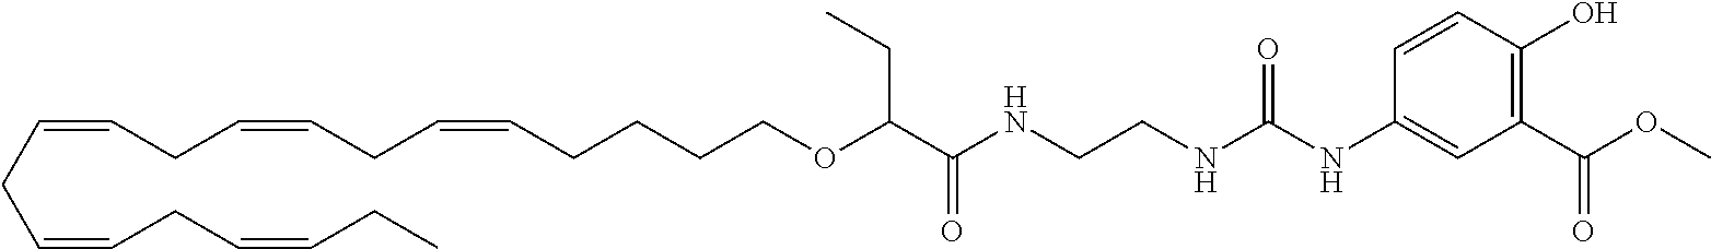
C(=CCC=CCC=CCCCCOC(CC)C(=O)NCCNC(NC1=CC(C(OC)=O)=C(O)C=C1)=O)CC=CCC=CCC
